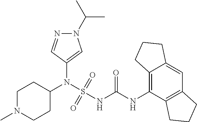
C1(N(S(NC(NC2=C3C(=CC4=C2CCC4)CCC3)=O)(=O)=O)C2CCN(C)CC2)=CN(C(C)C)N=C1
